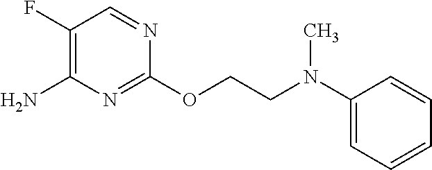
C1(OCCN(C2=CC=CC=C2)C)=NC(N)=C(F)C=N1
